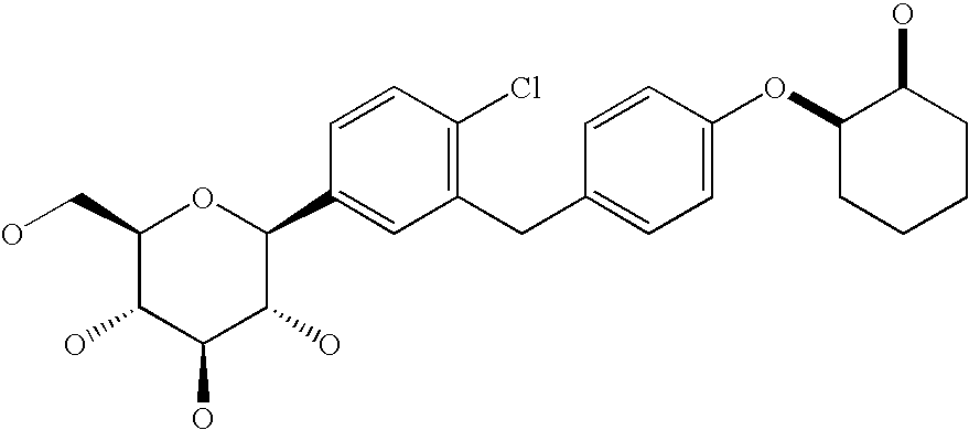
C1(CO)C(O)C(O)C(O)C(C2=CC(CC3=CC=C(OC4CCCCC4O)C=C3)=C(Cl)C=C2)O1
